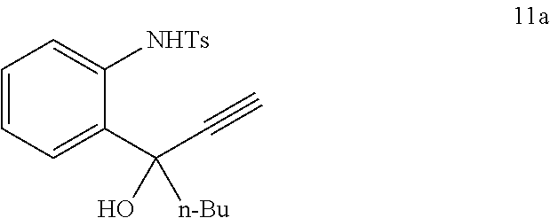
C1=CC=C(C(C#C)(O)[n-Bu])C([NHTs])=C1
